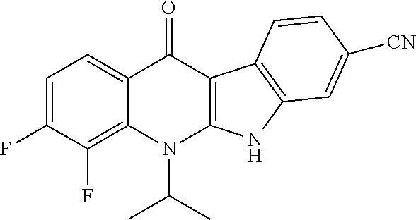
C1=C(F)C(F)=C2C(=C1)C(=O)C1=C(N2C(C)C)NC2=C1C=CC([CN])=C2
